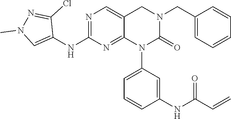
C1=CC(CN2CC3=CN=C(NC4=CN(C)N=C4Cl)N=C3N(C3=CC=CC(NC(C=C)=O)=C3)C2=O)=CC=C1
